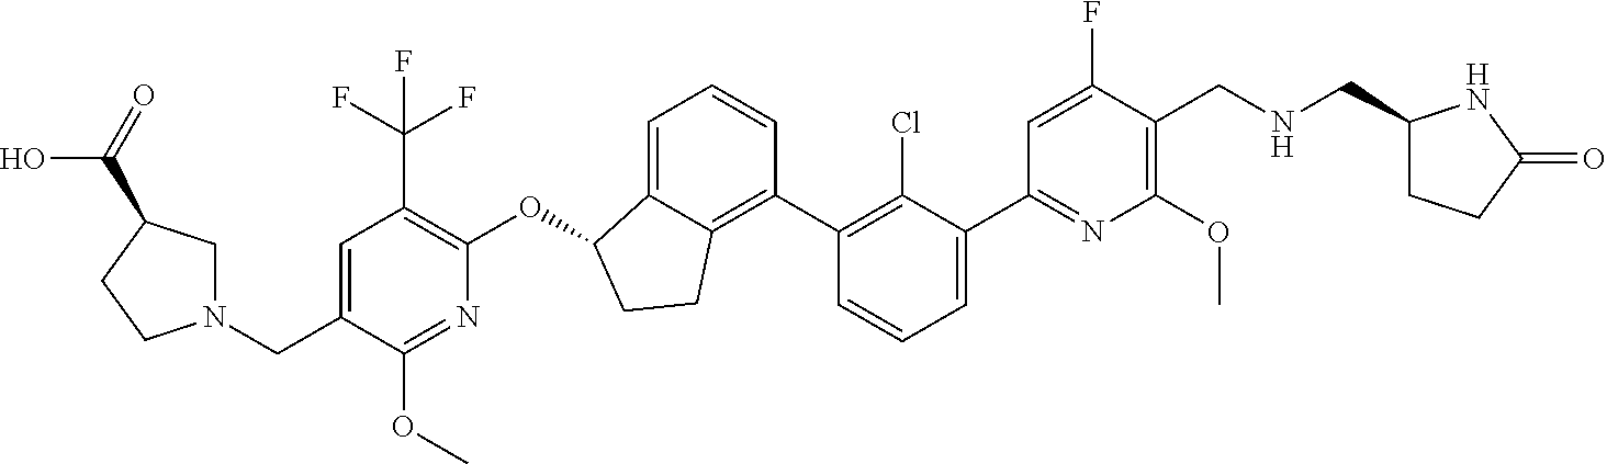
C(C1=CC(C(F)(F)F)=C(OC2C3=CC=CC(C4=C(Cl)C(C5=NC(OC)=C(CNCC6CCC(=O)N6)C(F)=C5)=CC=C4)=C3CC2)N=C1OC)N1CC(C(=O)O)CC1
